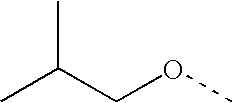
C(C)(C)COC
